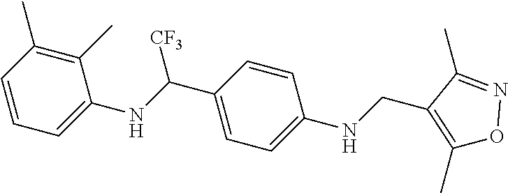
C1(C)=C(C)C=CC=C1NC(C1=CC=C(NCC2=C(C)ON=C2C)C=C1)[CF3]
